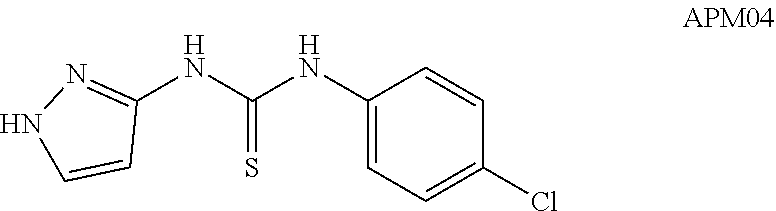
C1(NC(NC2=NNC=C2)=S)=CC=C(Cl)C=C1
